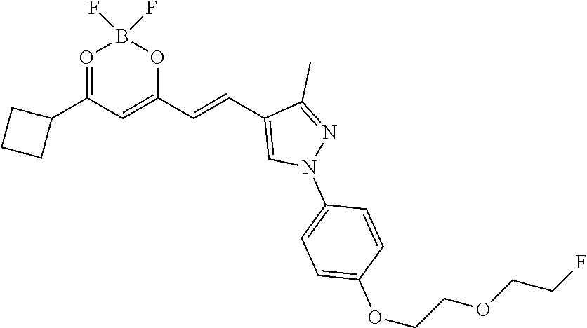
O1=C(C2CCC2)C=C(C=CC2=CN(C3=CC=C(OCCOCCF)C=C3)N=C2C)OB1(F)F
